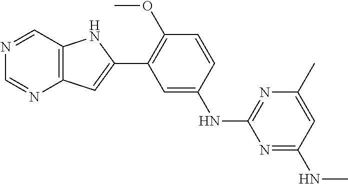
C12=C(C=NC=N1)NC(C1=C(OC)C=CC(NC3=NC(C)=CC(NC)=N3)=C1)=C2
